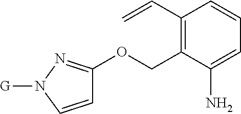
C1(C=C)=C(COC2=NN([G])C=C2)C(N)=CC=C1
